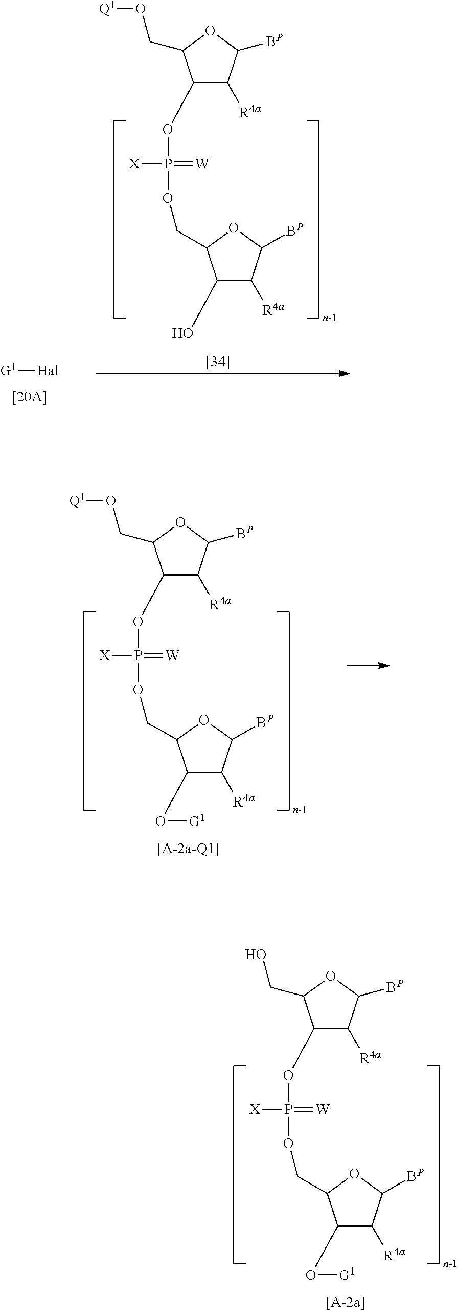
C1(OP([X])(=[W])OCC2C(O[G1])C([R4a])C([BP])O2)C([R4a])C([BP])OC1CO[Q1].C1(OP([X])(=[W])OCC2C(O[G1])C([R4a])C([BP])O2)C([R4a])C([BP])OC1CO.[G1][Hal].C1(OP([X])(=[W])OCC2C(O)C([R4a])C([BP])O2)C([R4a])C([BP])OC1CO[Q1]
